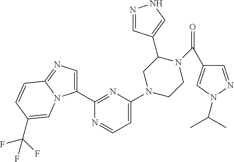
N1=CC(C2CN(C3=CC=NC(C4=CN=C5N4C=C(C(F)(F)F)C=C5)=N3)CCN2C(=O)C2=CN(C(C)C)N=C2)=CN1
